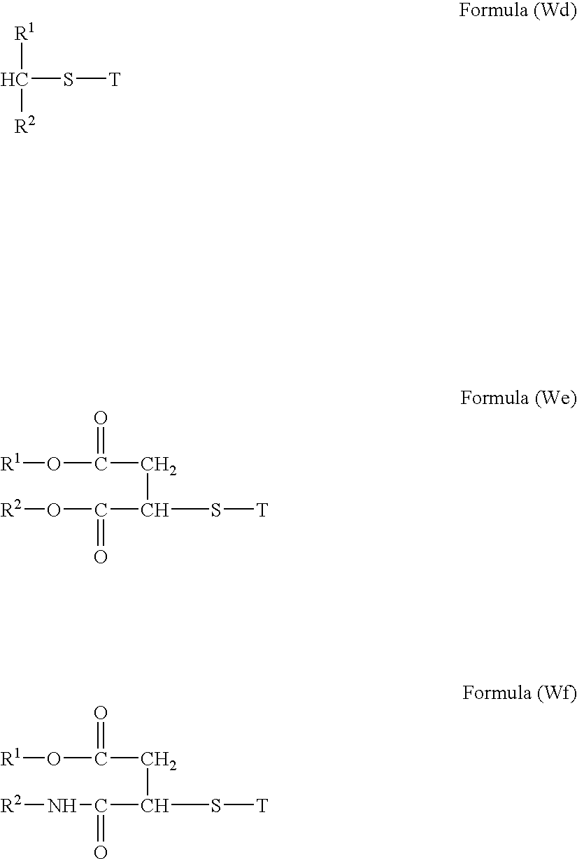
C(S[T])([R1])[R2].[R1]OC(CC(C(O[R2])=O)S[T])=O.[R1]OC(=O)CC(C(N[R2])=O)S[T]
